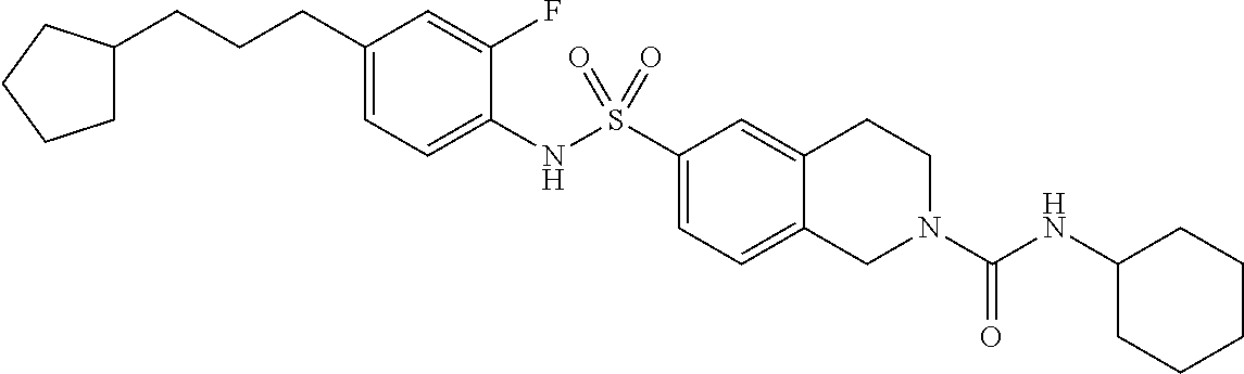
C1(NS(C2=CC=C3C(=C2)CCN(C(NC2CCCCC2)=O)C3)(=O)=O)=CC=C(CCCC2CCCC2)C=C1F
